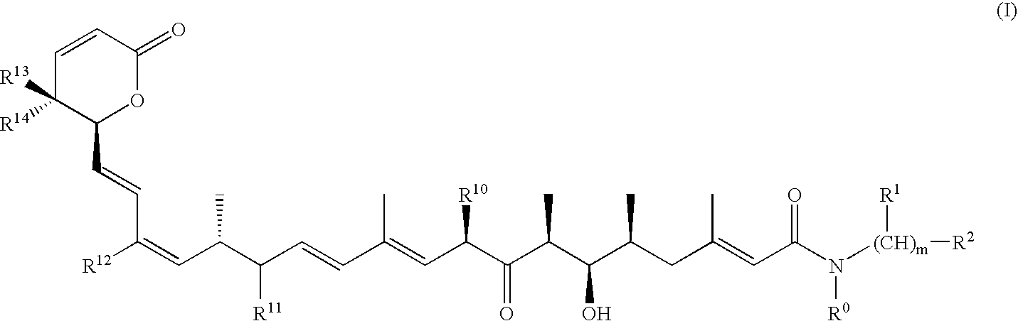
C1=CC(=O)OC(C=CC([R12])=CC(C(C=CC(=CC(C(=O)C(C(C(CC(=CC(N([(CH)m]([R2])[R1])[R0])=O)C)C)O)C)[R10])C)[R11])C)C1([R14])[R13]
